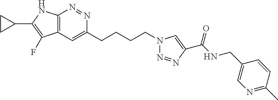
C12=C(C=C(CCCCN3N=NC(C(NCC4=CN=C(C)C=C4)=O)=C3)N=N1)C(F)=C(C1CC1)N2
